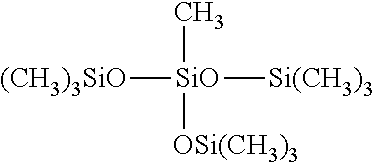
[(CH3)3SiO][SiO]([Si(CH3)3])(C)[OSi(CH3)3]
